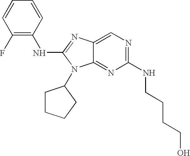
C1(F)=C(NC2=NC3=CN=C(NCCCCO)N=C3N2C2CCCC2)C=CC=C1
